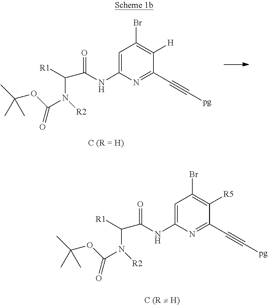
C1=C(NC(=O)C([R1])N([R2])C(=O)OC(C)(C)C)N=C(C#C[pg])C([H])=C1Br.[C (R = H)].C1=C(NC(=O)C([R1])N([R2])C(=O)OC(C)(C)C)N=C(C#C[pg])C([R5])=C1Br
